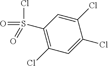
C1(Cl)=C(S(=O)(Cl)=O)C=C(Cl)C(Cl)=C1
